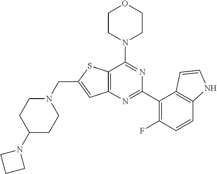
C12=C(N=C(C3=C(F)C=CC4=C3C=CN4)N=C1N1CCOCC1)C=C(CN1CCC(N3CCC3)CC1)S2
